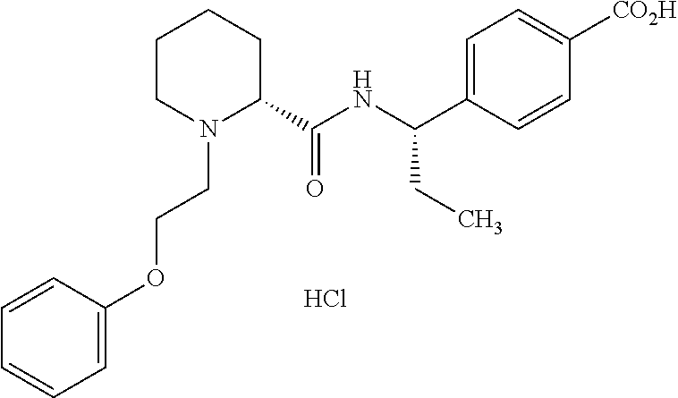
C1CN(CCOC2=CC=CC=C2)C(C(NC(C2=CC=C([CO2H])C=C2)CC)=O)CC1.Cl
